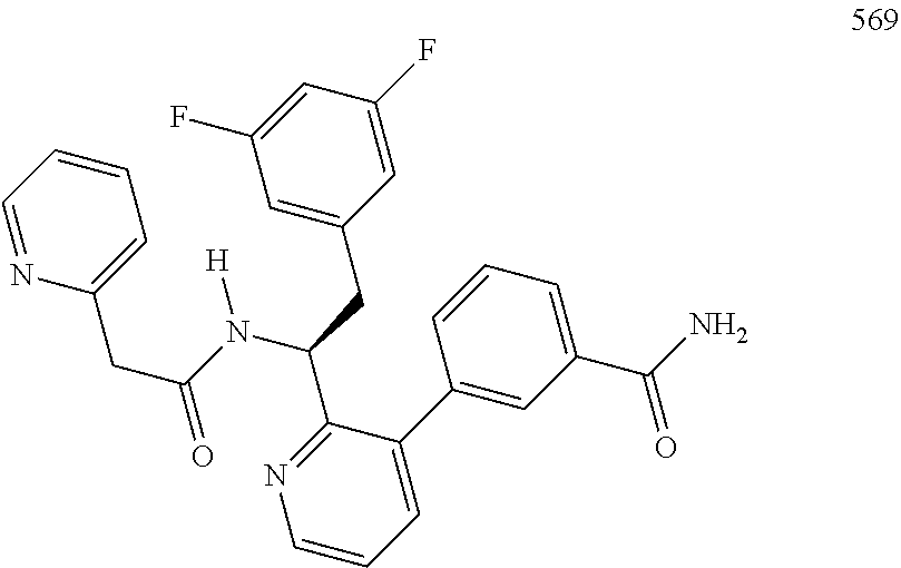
C1(CC(N(C(C2=NC=CC=C2C2=CC(C(=O)N)=CC=C2)CC2=CC(F)=CC(F)=C2)[H])=O)=CC=CC=N1
